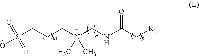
N(C)(C)(CCCS(=O)(=O)O)CNC(C[R1])=O
